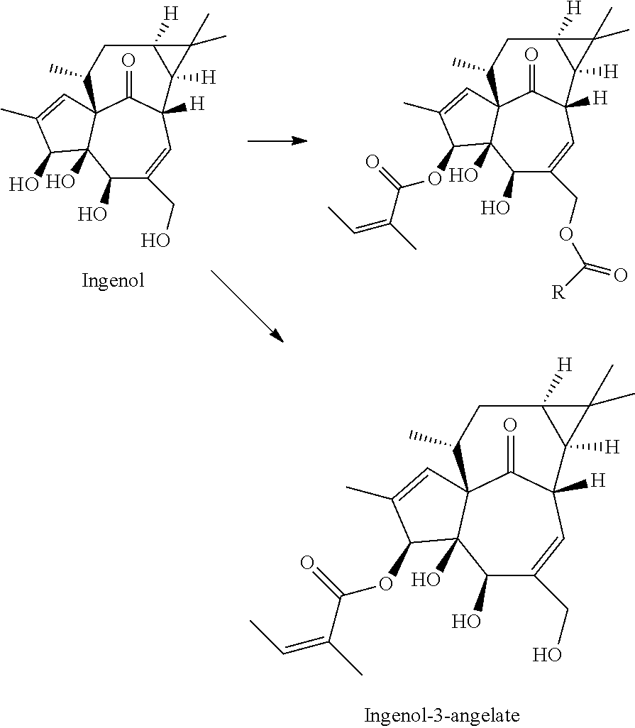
C1(O)C(CO)=CC2([H])C(=O)C3(C1(O)C(O)C(C)=C3)C(C)CC1([H])C2([H])C1(C)C.C1(O)C(COC(=O)[R])=CC2([H])C(=O)C3(C1(O)C(OC(=O)C(=CC)C)C(C)=C3)C(C)CC1([H])C2([H])C1(C)C.C1(O)C(CO)=CC2([H])C(=O)C3(C1(O)C(OC(=O)C(=CC)C)C(C)=C3)C(C)CC1([H])C2([H])C1(C)C
